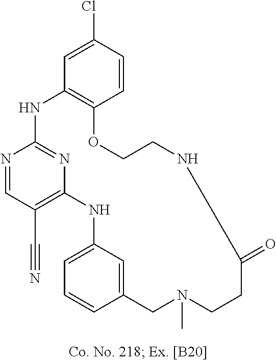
N1=CC(C#N)=C2N=C1NC1=C(C=CC(Cl)=C1)OCCNC(=O)CCN(C)CC1=CC(=CC=C1)N2
